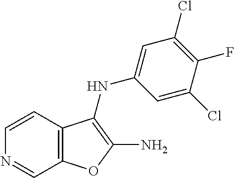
C1=CC2=C(C=N1)OC(N)=C2NC1=CC(Cl)=C(F)C(Cl)=C1
